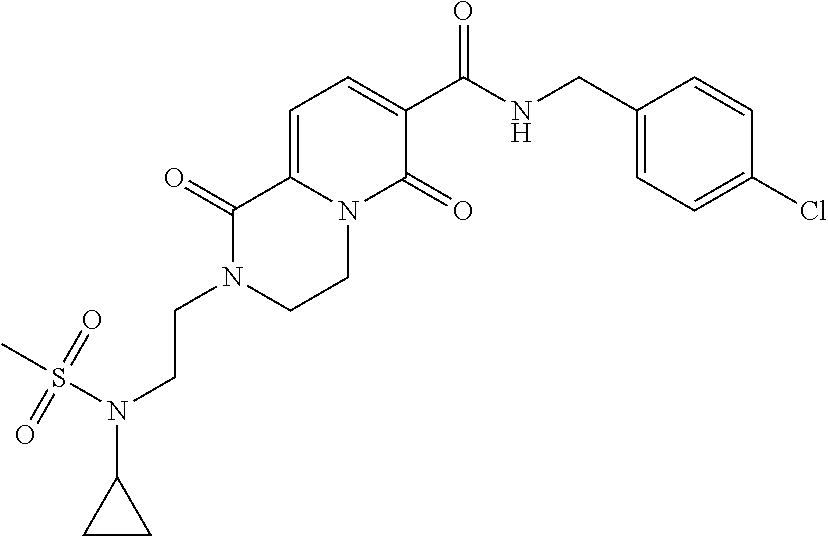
C12=CC=C(C(=O)NCC3=CC=C(Cl)C=C3)C(=O)N1CCN(CCN(S(C)(=O)=O)C1CC1)C2=O
